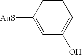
C1=CC=C(O)C=C1[AuS]
